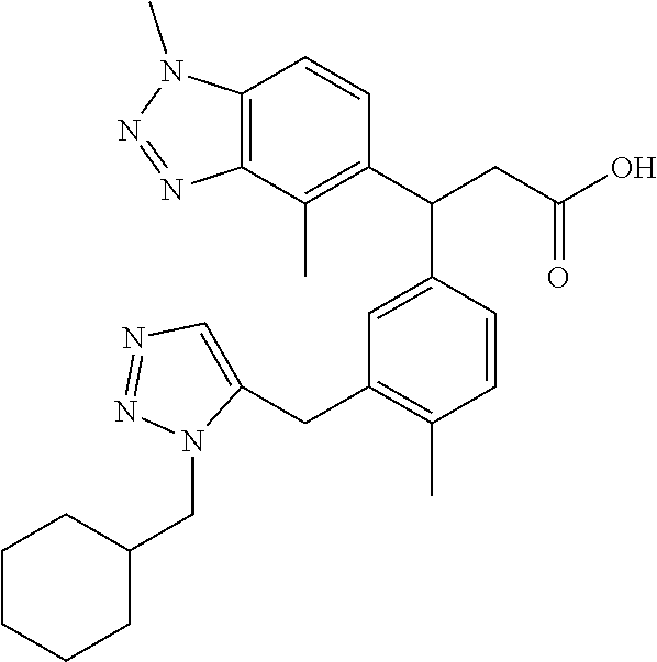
C12=C(C(C)=C(C(CC(O)=O)C3=CC(CC4=CN=NN4CC4CCCCC4)=C(C)C=C3)C=C1)N=NN2C
